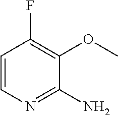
C1=CN=C(N)C(OC)=C1F
